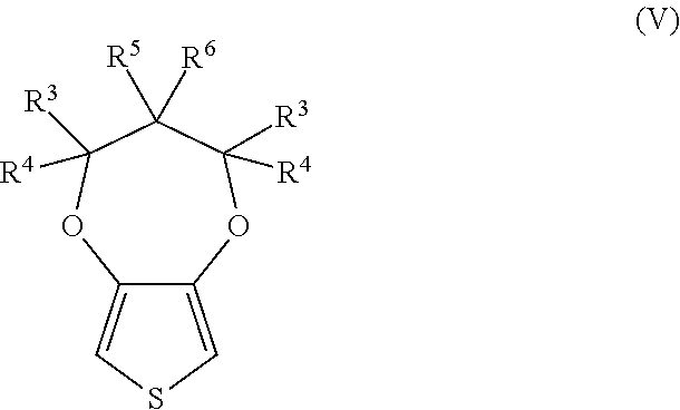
C12=CSC=C1OC([R4])([R3])C([R5])([R6])C([R4])([R3])O2
